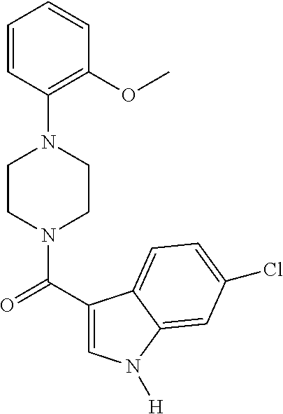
C1=CC(N2CCN(C(=O)C3=CN([H])C4=CC(Cl)=CC=C34)CC2)=C(OC)C=C1
